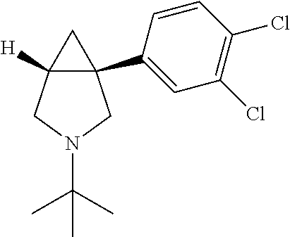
C12(C3=CC(Cl)=C(Cl)C=C3)C([H])(CN(C(C)(C)C)C1)C2
